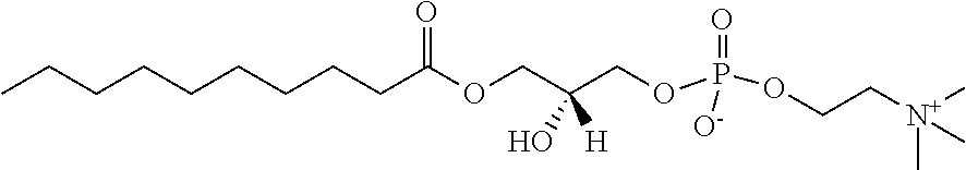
C(CCCCCCCC(OCC(COP(=O)(OCC[N+](C)(C)C)[O-])(O)[H])=O)C
